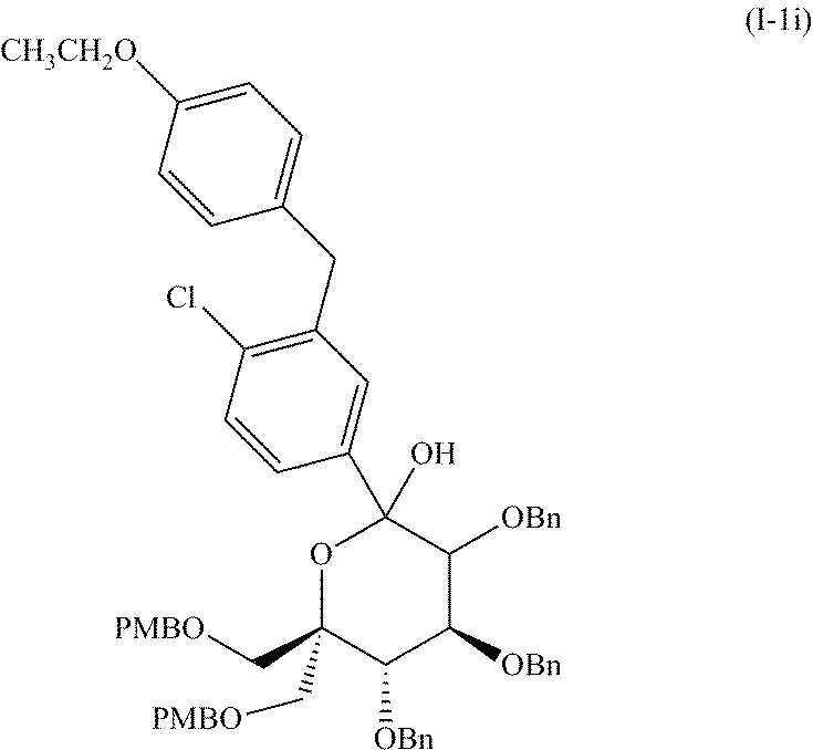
O1C(O)(C2=CC(CC3=CC=C([CH3CH2O])C=C3)=C(Cl)C=C2)C([OBn])C([OBn])C([OBn])C1(C[PMBO])C[PMBO]
